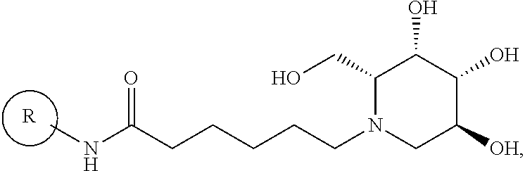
O=C(NC)CCCCCN1CC([OH])C(O)C(O)C1CO.[R]
